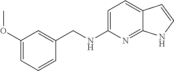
C1=C(NCC2=CC(OC)=CC=C2)N=C2C(=C1)C=CN2
